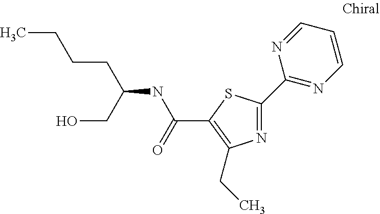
N1=C(C2=NC=CC=N2)SC(C(NC(CCCC)CO)=O)=C1CC
